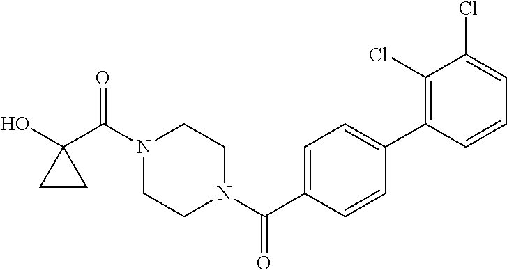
OC1(C(N2CCN(C(=O)C3=CC=C(C4=C(Cl)C(Cl)=CC=C4)C=C3)CC2)=O)CC1
